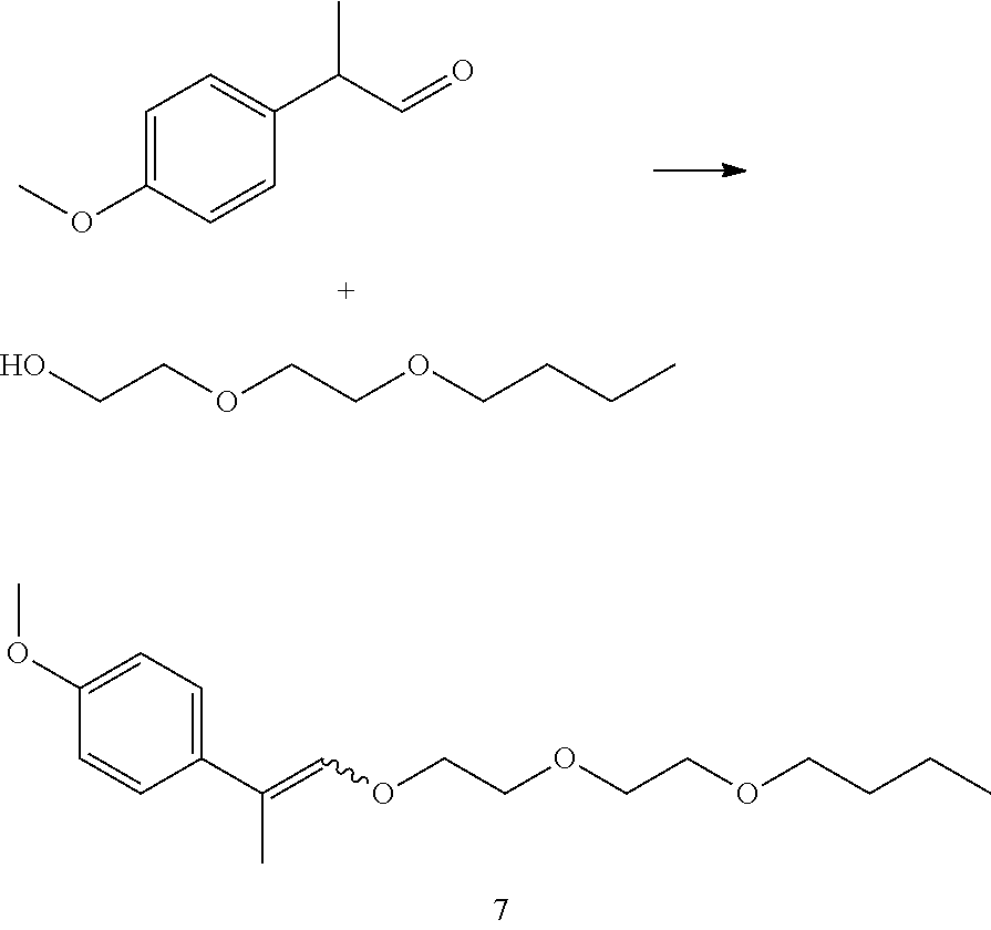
C1(C(=COCCOCCOCCCC)C)=CC=C(OC)C=C1.C1=C(OC)C=CC(C(C=O)C)=C1.OCCOCCOCCCC
